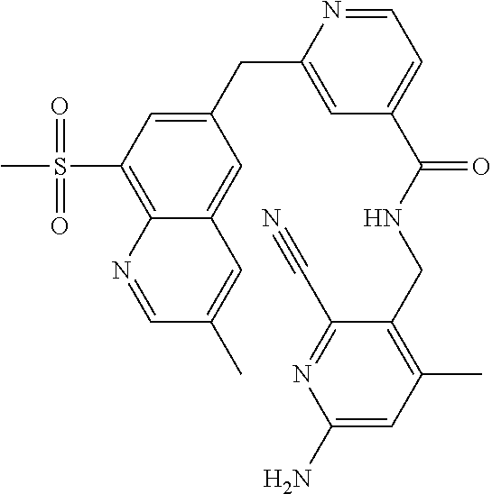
C1=C(CC2=CC(C(=O)NCC3=C(C)C=C(N)N=C3C#N)=CC=N2)C=C2C(=C1S(C)(=O)=O)N=CC(C)=C2
